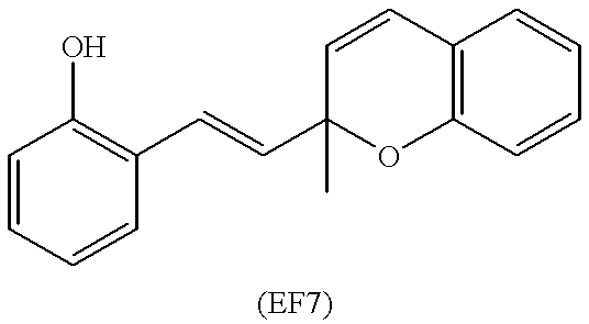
C1=CC=CC(C=CC2(C)C=CC3=C(C=CC=C3)O2)=C1O
